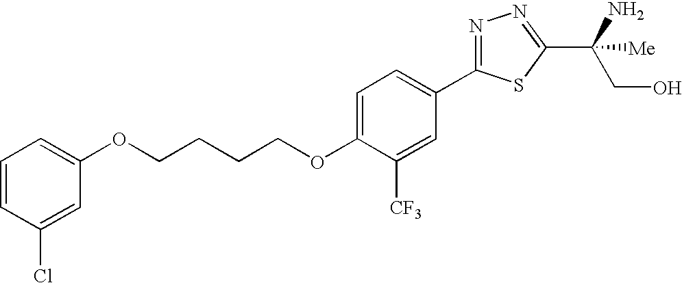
C(CCCOC1=CC=C(C2=NN=C(C(CO)(N)[Me])S2)C=C1[CF3])OC1=CC=CC(Cl)=C1
